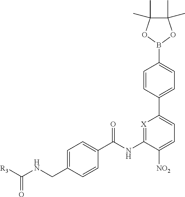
C1=C(CNC([R3])=O)C=CC(C(NC2=[X]C(C3=CC=C(B4OC(C)(C)C(C)(C)O4)C=C3)=CC=C2[NO2])=O)=C1
